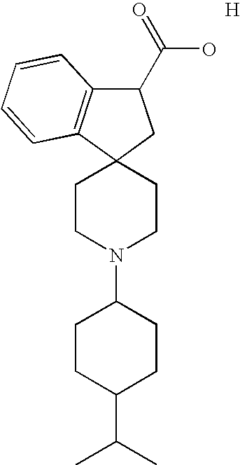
C1CN(C2CCC(C(C)C)CC2)CCC12CC(C(=O)O)C1=C2C=CC=C1.[H]
